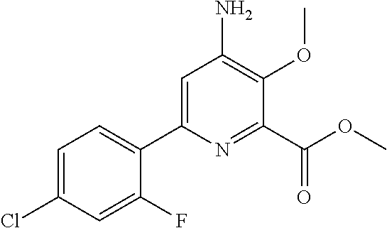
C1=C(Cl)C=C(F)C(C2=CC(N)=C(OC)C(C(OC)=O)=N2)=C1
